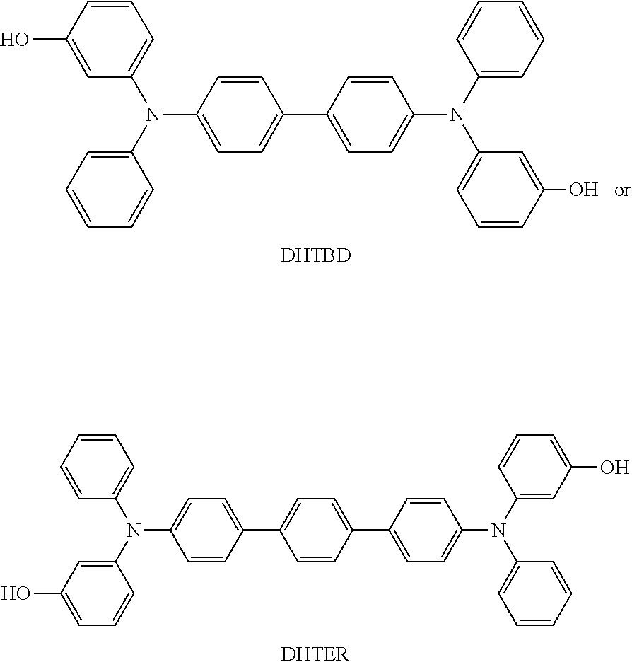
C1(O)=CC(N(C2=CC=CC=C2)C2=CC=C(C3=CC=C(N(C4=CC=CC(O)=C4)C4=CC=CC=C4)C=C3)C=C2)=CC=C1.[DHTBD].C1(O)=CC=CC(N(C2=CC=CC=C2)C2=CC=C(C3=CC=C(C4=CC=C(N(C5=CC=CC=C5)C5=CC(O)=CC=C5)C=C4)C=C3)C=C2)=C1
